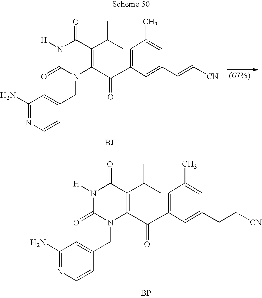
N1([H])C(=O)N(CC2=CC(N)=NC=C2)C(C(C2=CC(C)=CC(CC[CN])=C2)=O)=C(C(C)C)C1=O.[BP].N1([H])C(=O)N(CC2=CC(N)=NC=C2)C(C(C2=CC(C)=CC(C=C[CN])=C2)=O)=C(C(C)C)C1=O.[BJ]
